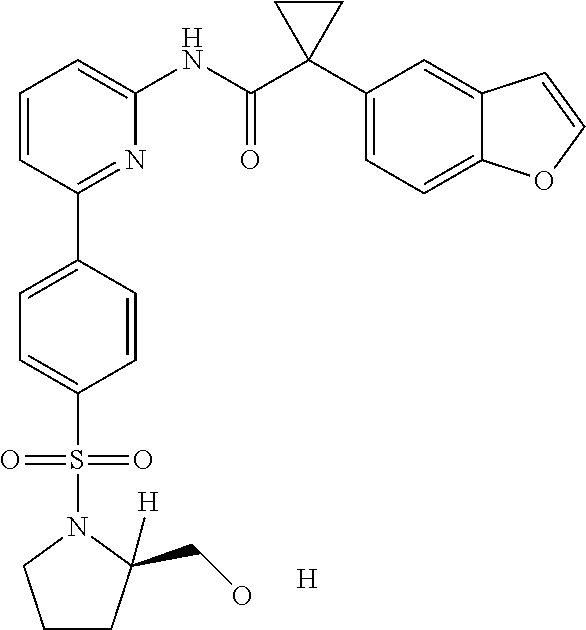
C1CC(CO)([H])N(S(C2=CC=C(C3=NC(NC(C4(C5=CC=C6C(=C5)C=CO6)CC4)=O)=CC=C3)C=C2)(=O)=O)C1.[H]
